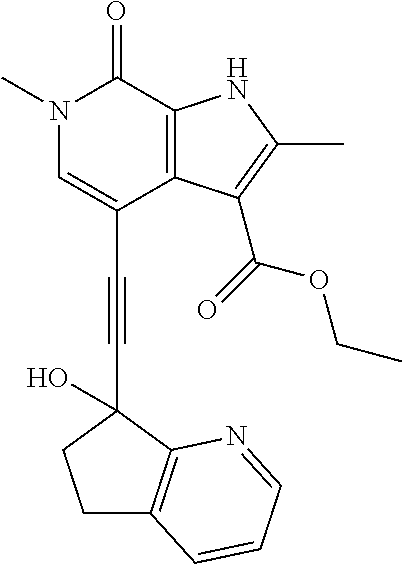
C(C1=CN(C)C(=O)C2=C1C(C(=O)OCC)=C(C)N2)#CC1(O)CCC2=C1N=CC=C2
